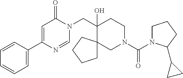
C1=CC(C2=CC(=O)N(CC3(O)CCN(C(=O)N4CCCC4C4CC4)CC34CCCC4)C=N2)=CC=C1
